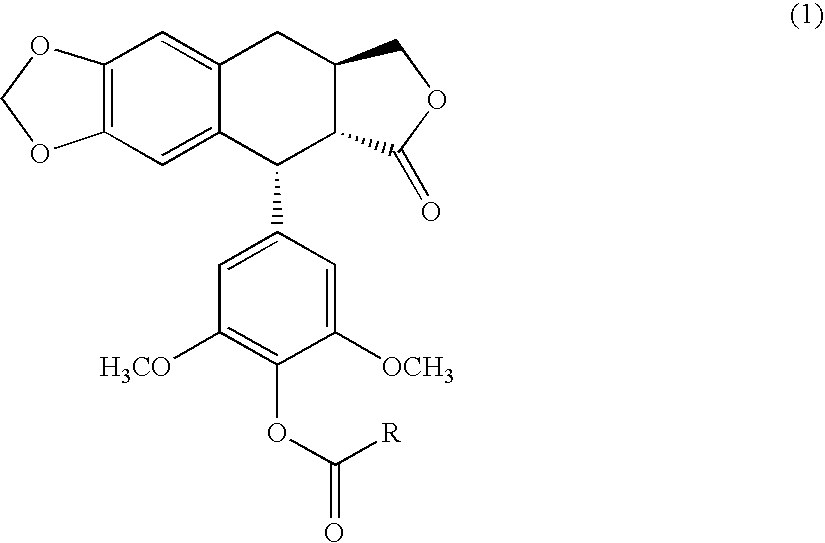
C12=C(C=C3C(=C1)CC1C(C3C3=CC([H3CO])=C(OC(=O)[R])C([OCH3])=C3)C(=O)OC1)OCO2
